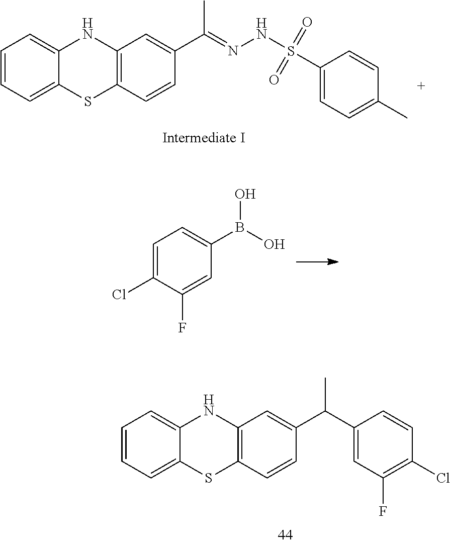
C1=CC=C2C(=C1)NC1=C(S2)C=CC(C(=NNS(C2=CC=C(C)C=C2)(=O)=O)C)=C1.C1=C(Cl)C(F)=CC(B(O)O)=C1.C1=CC=C2C(=C1)NC1=C(S2)C=CC(C(C)C2=CC(F)=C(Cl)C=C2)=C1
